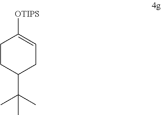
C1CC(C(C)(C)C)CC=C1[OTIPS]
